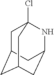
C1C2CC3CC(NC1(Cl)C3)C2
